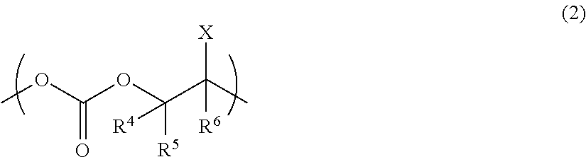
COC(OC(C(C)([X])[R6])([R4])[R5])=O
